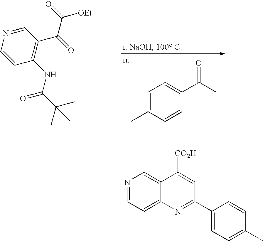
C1=C(C)C=CC(C(C)=O)=C1.[ii].C(C1=C(NC(C(C)(C)C)=O)C=CN=C1)(=O)C(=O)[OEt].N1=CC=C2C(=C1)C([CO2H])=CC(C1=CC=C(C)C=C1)=N2
